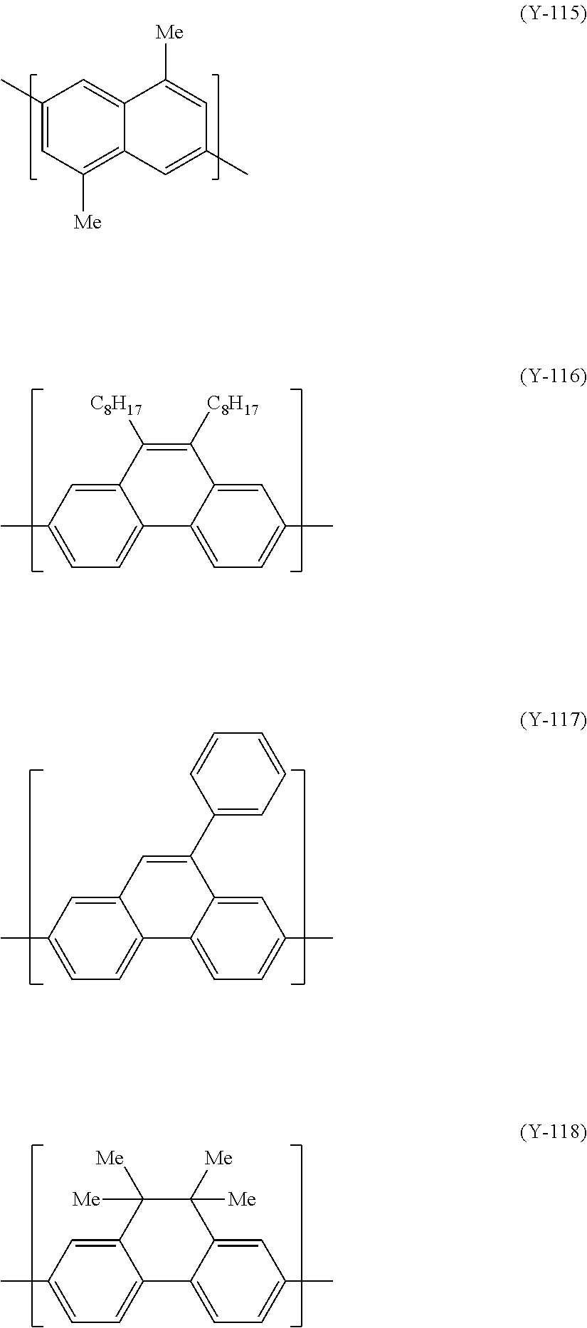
C1=C(C)C=C2C(=C1)C1=CC=C(C)C=C1C([C8H17])=C2[C8H17].C1(C)=CC([Me])=C2C(=C1)C([Me])=CC(C)=C2.C1=C(C)C=C2C(=C1)C1=CC=C(C)C=C1C([Me])([Me])C2([Me])[Me].C1=C(C)C=C2C(=C1)C1=CC=C(C)C=C1C(C1=CC=CC=C1)=C2
